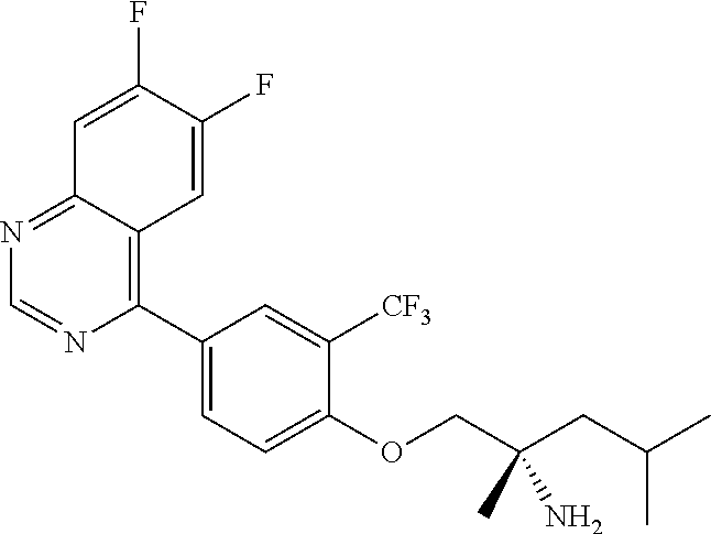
C1(C2=C3C(=NC=N2)C=C(F)C(F)=C3)=CC=C(OCC(CC(C)C)(C)N)C([CF3])=C1
